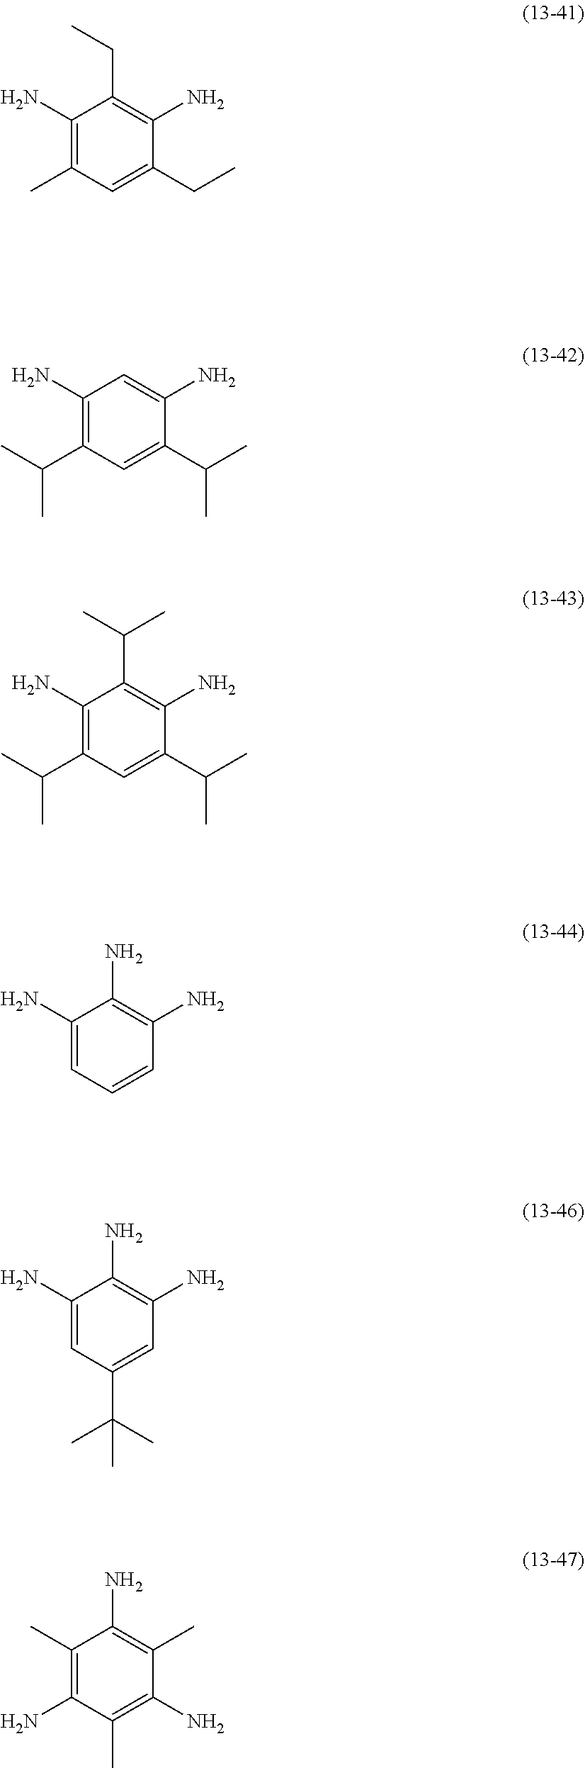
C1(N)=C(C)C=C(CC)C(N)=C1CC.C1(N)=C(C(C)C)C=C(C(C)C)C(N)=C1.C1(N)=C(C(C)C)C=C(C(C)C)C(N)=C1C(C)C.C1(N)=CC=CC(N)=C1N.C1(N)=CC(C(C)(C)C)=CC(N)=C1N.C1(C)=C(N)C(C)=C(N)C(C)=C1N
